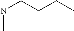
C(NC)CCC
